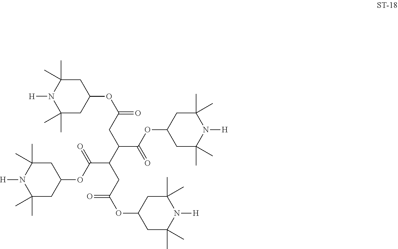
O=C(OC1CC(C)(C)N([H])C(C)(C)C1)CC(C(OC1CC(C)(C)N([H])C(C)(C)C1)=O)C(CC(OC1CC(C)(C)N([H])C(C)(C)C1)=O)C(OC1CC(C)(C)N([H])C(C)(C)C1)=O
